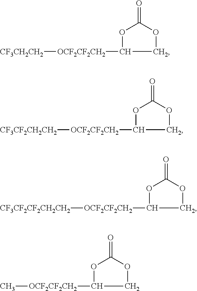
O=C1OC([OCF2CF2CH2][CF3CH2CH2])CO1.O=C1OC([OCF2CF2CH2][CF3CF2CH2CH2])CO1.O=C1OC([OCF2CF2CH2][CF3CF2CF2CH2CH2])CO1.O=C1OC([OCF2CF2CH2]C)CO1
